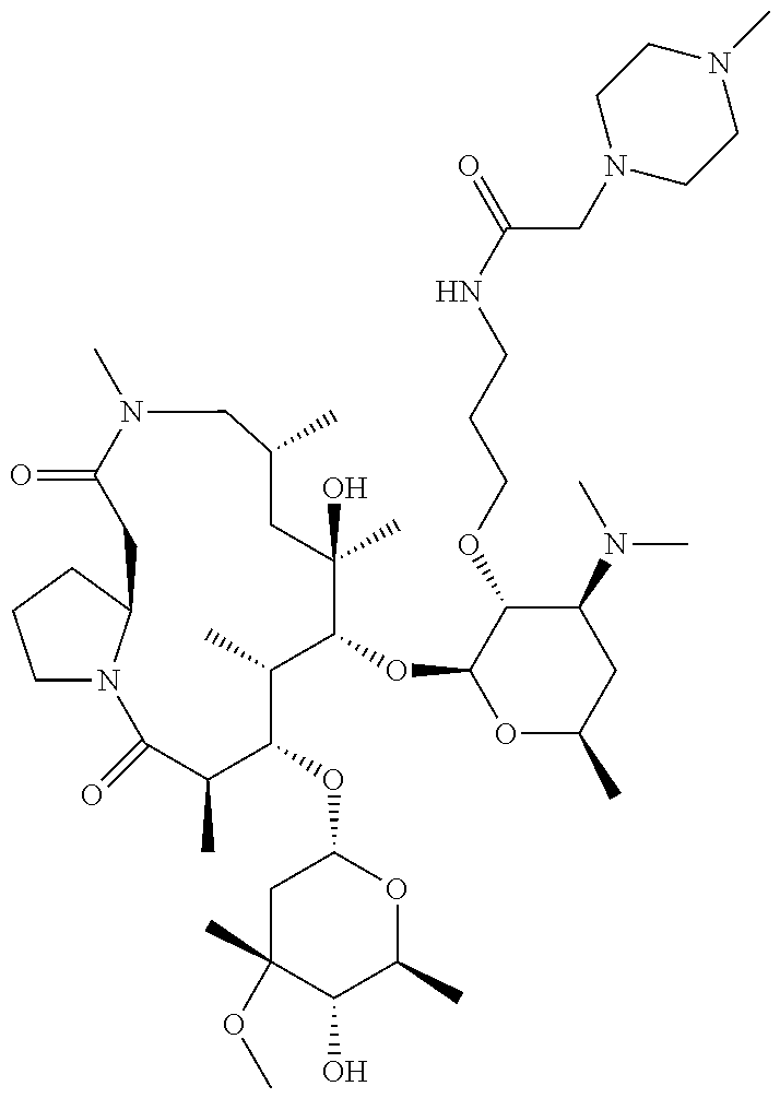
O=C1C(C)C(OC2CC(OC)(C)C(O)C(C)O2)C(C)C(OC2OC(C)CC(N(C)C)C2OCCCNC(=O)CN2CCN(C)CC2)C(C)(O)CC(C)CN(C)C(=O)CC2N1CCC2
